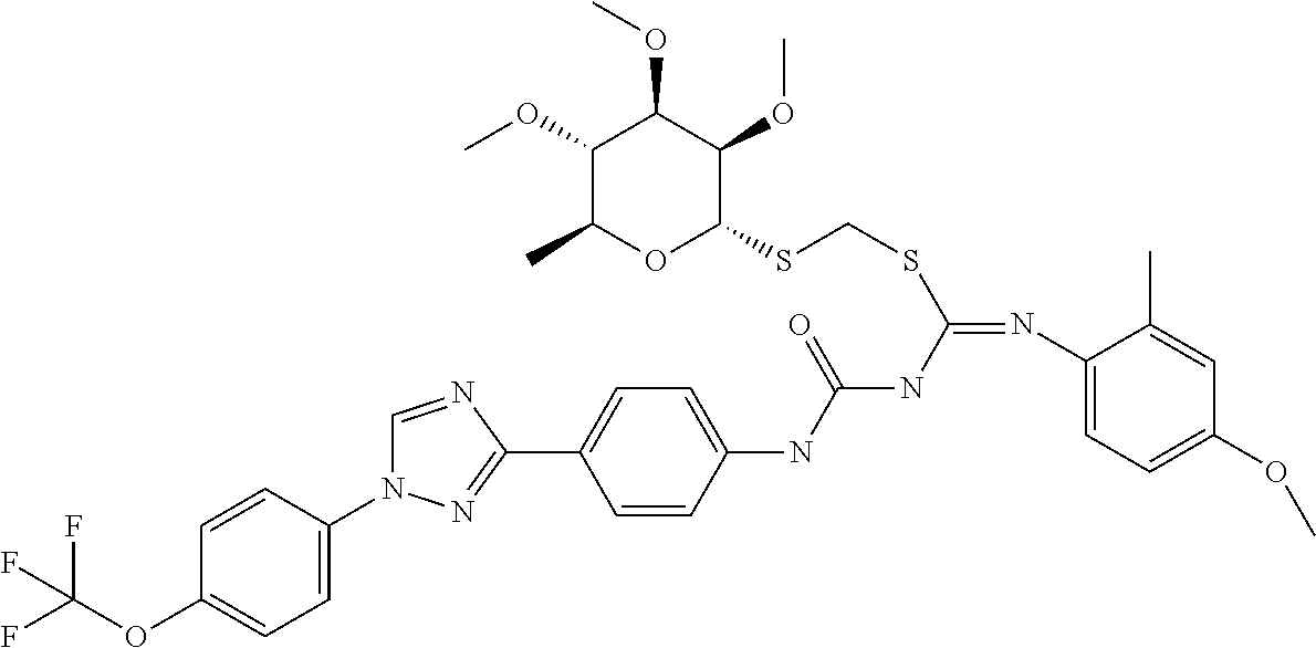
C1(N2C=NC(C3=CC=C(NC(=O)NC(=NC4=CC=C(OC)C=C4C)SCSC4OC(C)C(OC)C(OC)C4OC)C=C3)=N2)=CC=C(OC(F)(F)F)C=C1
